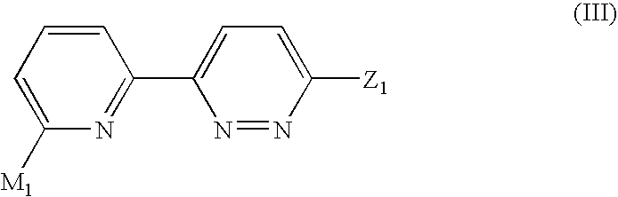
C1=CC=C([M1])N=C1C1=CC=C([Z1])N=N1
